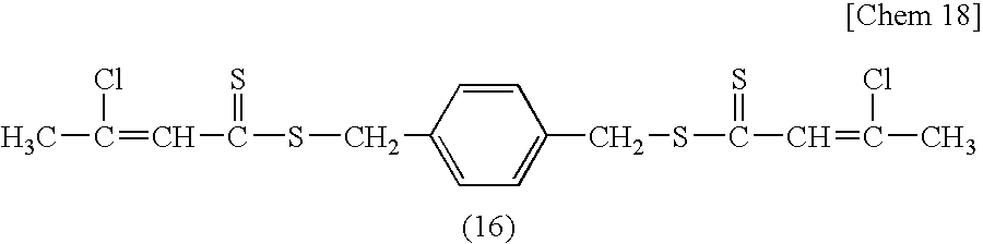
CC(=CC(SCC1=CC=C(CSC(C=C(C)Cl)=S)C=C1)=S)Cl
